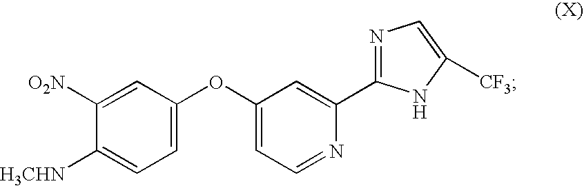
C1([O2N])=CC(OC2=CC=NC(C3=NC=C([CF3])N3)=C2)=CC=C1[H3CHN]
